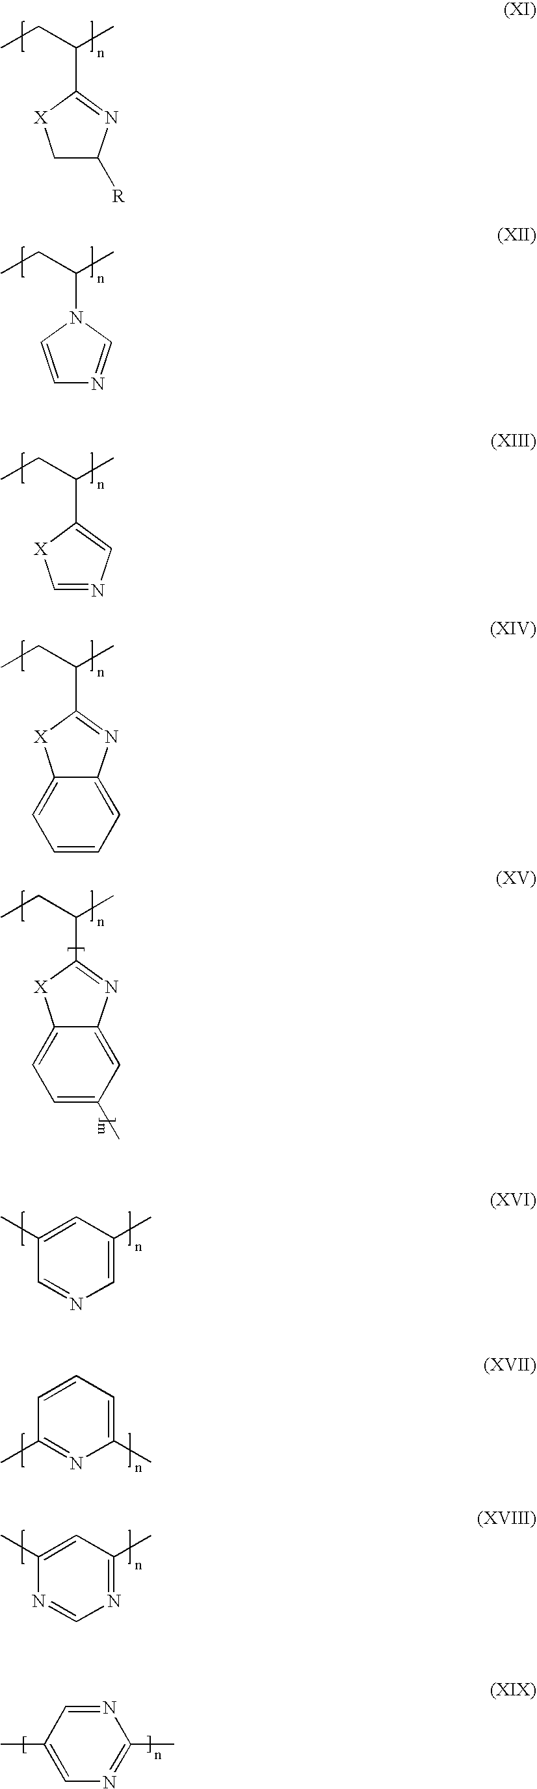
CCC(C)C1=NC([R])C[X]1.CCC(C)N1C=CN=C1.CCC(C)C1=CN=C[X]1.CCC(C)C1=NC2=CC=CC=C2[X]1.CCC(C)C1=NC2=CC(C)=CC=C2[X]1.C1=C(C)C=NC(C)=N1.C1(C)=CC(C)=CN=C1.C1(C)=NC(C)=CC=C1.C1(C)=CC(C)=NC=N1
